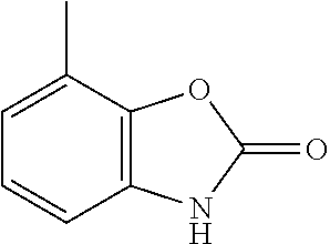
C1=C(C)C2=C(C=C1)NC(=O)O2
